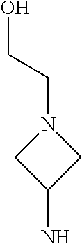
C1(N)CN(CCO)C1
